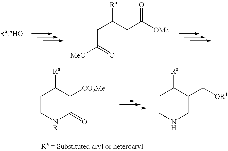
[RaCHO].C(C(CC([OMe])=O)[Ra])C([MeO])=O.C1C[NR]C(=O)C([CO2Me])C1[Ra].C1CNCC(C[OR1])C1[Ra]
